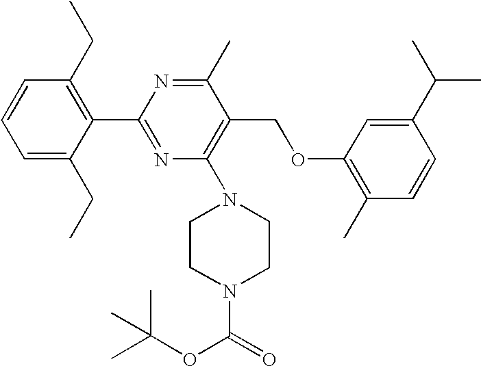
C1(C2=C(CC)C=CC=C2CC)=NC(N2CCN(C(=O)OC(C)(C)C)CC2)=C(COC2=C(C)C=CC(C(C)C)=C2)C(C)=N1
